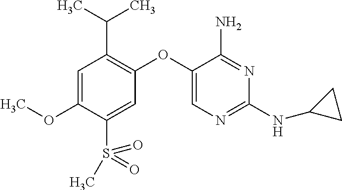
C1=C(OC)C(S(=O)(=O)C)=CC(OC2=CN=C(NC3CC3)N=C2N)=C1C(C)C
